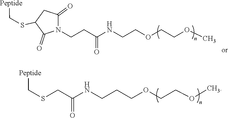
C(SCC(NCCCOCCOC)=O)[Peptide].N1(CCC(NCCOCCOC)=O)C(=O)CC(SC[Peptide])C1=O
